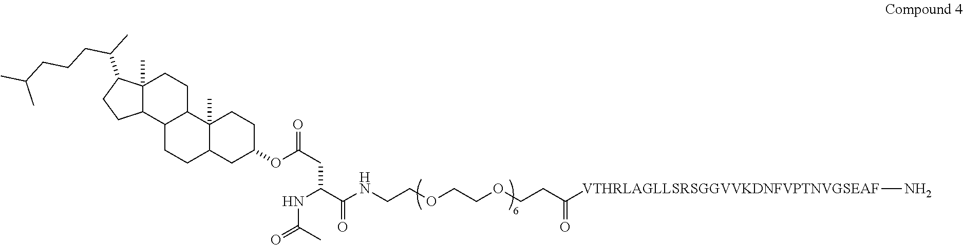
C12CCC3C(C)(C1CCC1(C)C2CCC1C(C)CCCC(C)C)CCC(OC(CC(C(NCCOCCOCCC([VTHRLAGLLSRSGGVVKDNFVPTNVGSEAF]N)=O)=O)NC(=O)C)=O)C3
